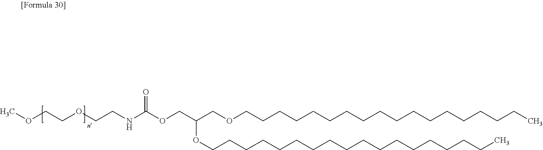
COCCOCCNC(OCC(COCCCCCCCCCCCCCCCCCC)OCCCCCCCCCCCCCCCCCC)=O
